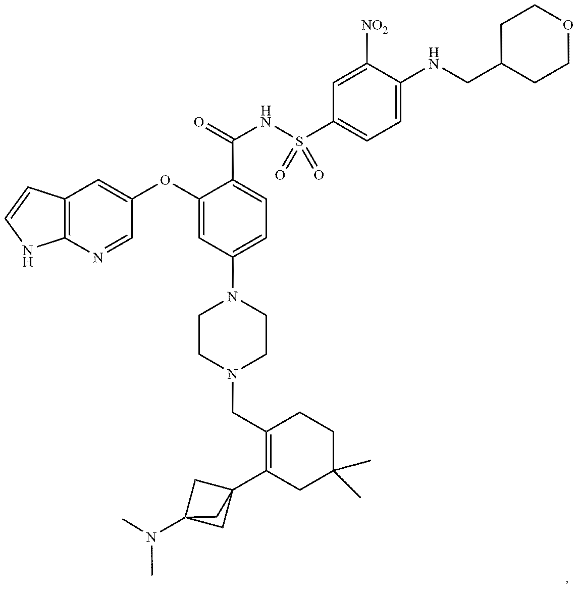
C12=C(N=CC(OC3=CC(N4CCN(CC5=C(C67CC(N(C)C)(C6)C7)CC(C)(C)CC5)CC4)=CC=C3C(NS(C3=CC=C(NCC4CCOCC4)C([NO2])=C3)(=O)=O)=O)=C1)NC=C2
